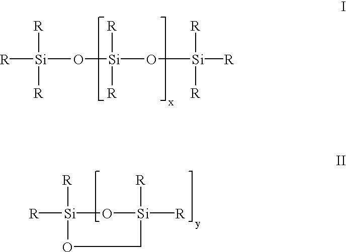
[R][Si]([R])(O[Si]([R])([R])O[Si]([R])([R])[R])[R].[Si]1([R])([R])O[Si]([R])([R])CO1
